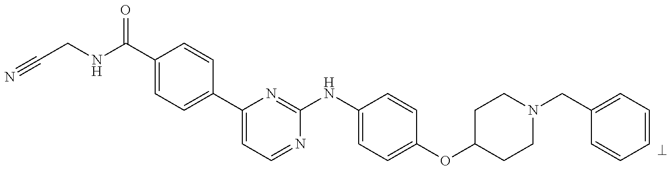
C1(C(NCC#N)=O)=CC=C(C2=CC=NC(NC3=CC=C(OC4CCN(CC5=CC=CC=C5)CC4)C=C3)=N2)C=C1
